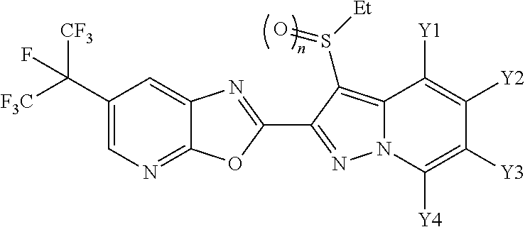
C12=NC=C(C([F3C])([CF3])F)C=C1N=C(C1=NN3C(=C1S([Et])=O)C([Y1])=C([Y2])C([Y3])=C3[Y4])O2
